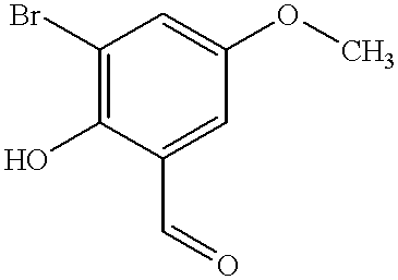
C1(C=O)=CC(OC)=CC(Br)=C1O
